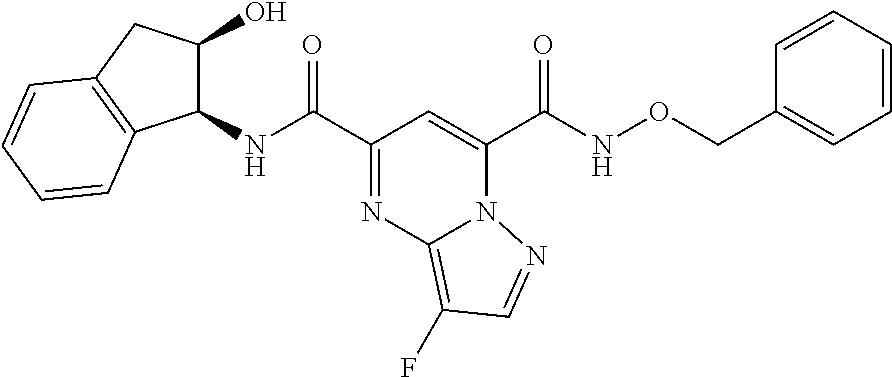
C(C1=NC2=C(F)C=NN2C(C(=O)NOCC2=CC=CC=C2)=C1)(=O)NC1C(O)CC2=C1C=CC=C2
